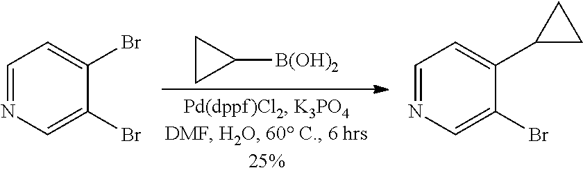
C1=NC=C(Br)C(Br)=C1.C1CC1[B(OH)2].C1=NC=C(Br)C(C2CC2)=C1
